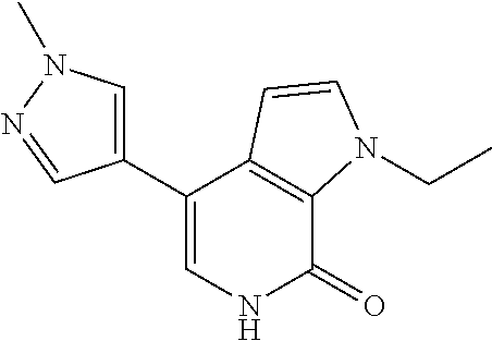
C1(C2=CNC(=O)C3=C2C=CN3CC)=CN(C)N=C1
